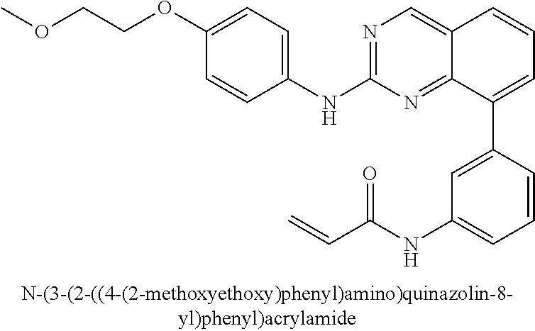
N1=C(NC2=CC=C(OCCOC)C=C2)N=C2C(=C1)C=CC=C2C1=CC(NC(C=C)=O)=CC=C1
